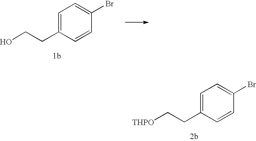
C(CC1=CC=C(Br)C=C1)[THPO].C(CC1=CC=C(Br)C=C1)O
